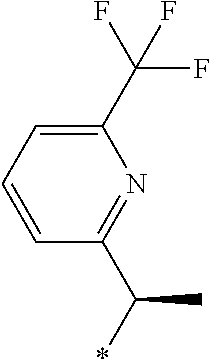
C1=CC(C(C)*)=NC(C(F)(F)F)=C1
